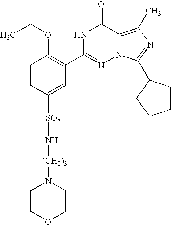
C1=CC([SO2]N[(CH2)3]N2CCOCC2)=CC(C2=NN3C(=C(C)N=C3C3CCCC3)C(=O)N2)=C1OCC
